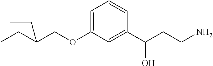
C(COC1=CC=CC(C(CCN)O)=C1)(CC)CC
